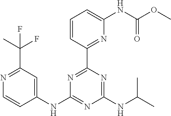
C1(NC2=NC(NC(C)C)=NC(C3=NC(NC(OC)=O)=CC=C3)=N2)=CC(C(F)(C)F)=NC=C1
